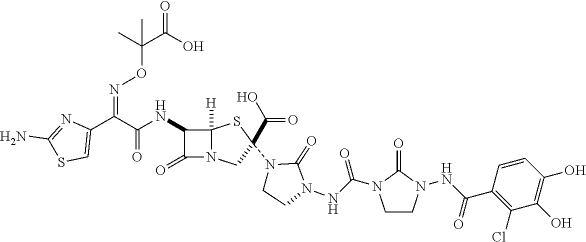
C(=O)(NC1C(=O)N2C1([H])SC(N1CCN(NC(N3CCN(NC(C4=C(Cl)C(O)=C(O)C=C4)=O)C3=O)=O)C1=O)(C(O)=O)C2)C(C1=CSC(N)=N1)=NOC(C(O)=O)(C)C
